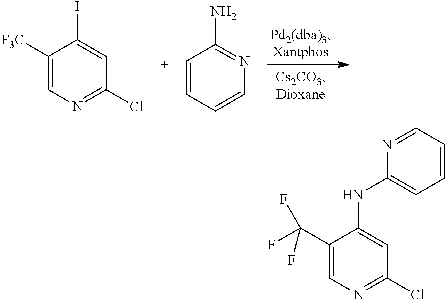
C1([F3C])=CN=C(Cl)C=C1I.C1=CC=CN=C1N.C1(C(F)(F)F)=CN=C(Cl)C=C1NC1=CC=CC=N1
